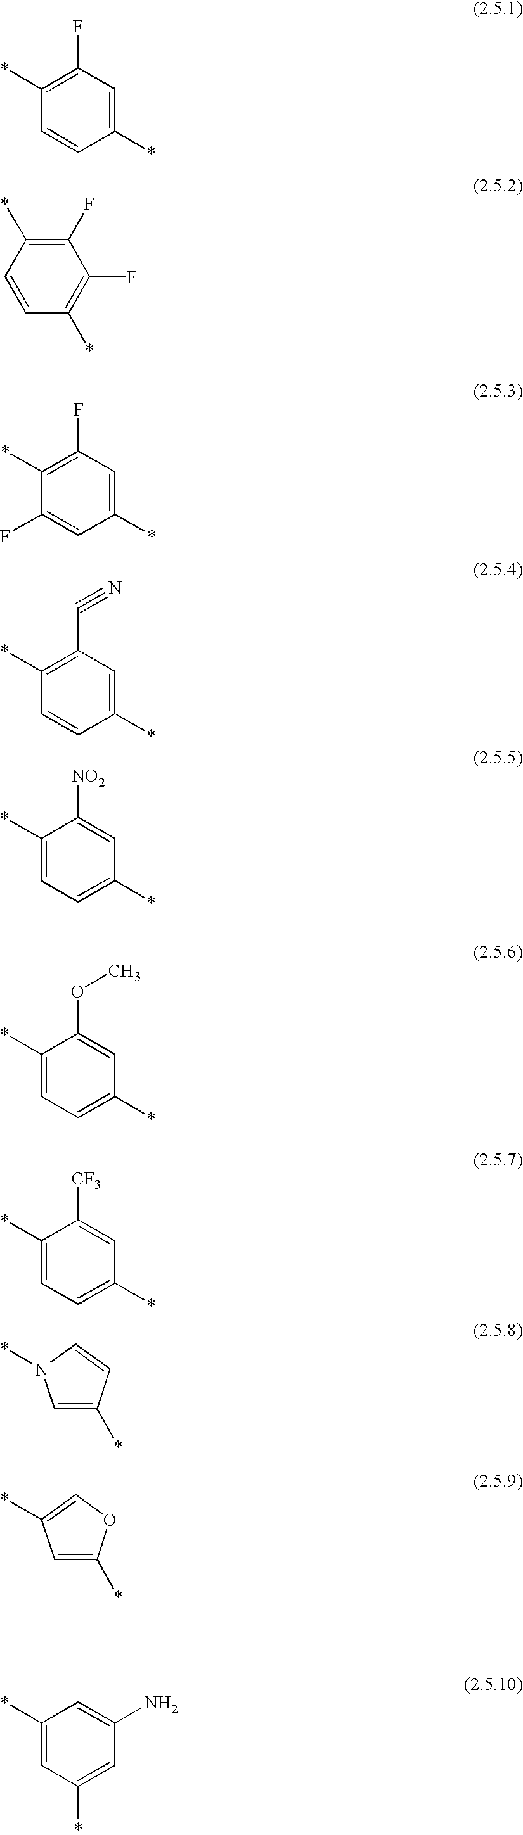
C1(*)=C(F)C=C(*)C=C1.C1(F)=C(*)C=CC(*)=C1F.C1(*)=C(F)C=C(*)C=C1F.C1(*)=C(C#N)C=C(*)C=C1.C1(*)=CC=C(*)C=C1[NO2].C1(*)=CC=C(*)C=C1OC.C1(*)=CC=C(*)C=C1[CF3].N1(*)C=C(*)C=C1.C1(*)=COC(*)=C1.C1(*)=CC(*)=CC(N)=C1
